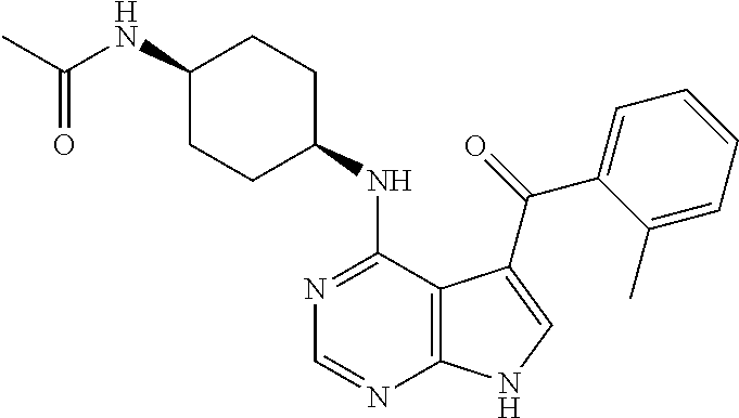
C1(NC(C)=O)CCC(NC2=NC=NC3=C2C(C(=O)C2=CC=CC=C2C)=CN3)CC1
